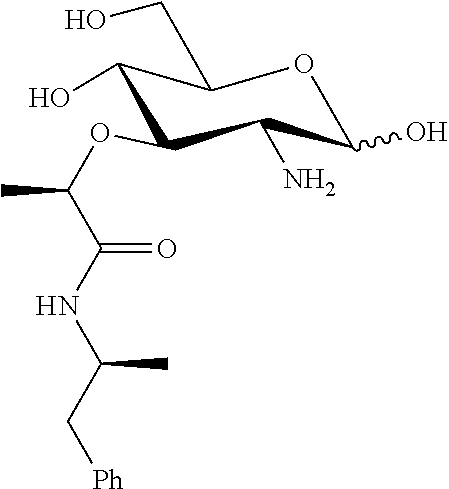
O1C(O)C(N)C(OC(C(NC(C[Ph])C)=O)C)C(O)C1CO
